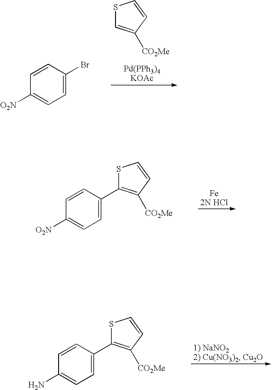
S1C=C([CO2Me])C=C1.C1=CC(Br)=CC=C1[O2N].C1=CC(C2=C([CO2Me])C=CS2)=CC=C1[O2N].C1=CC(C2=C([CO2Me])C=CS2)=CC=C1N
